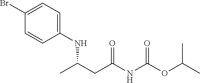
CC(CC(NC(OC(C)C)=O)=O)NC1=CC=C(Br)C=C1
